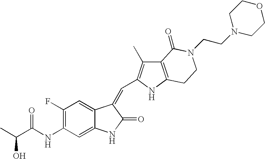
OC(C(NC1=C(F)C=C2C(=C1)NC(=O)C2=CC1=C(C)C2=C(N1)CCN(CCN1CCOCC1)C2=O)=O)C
